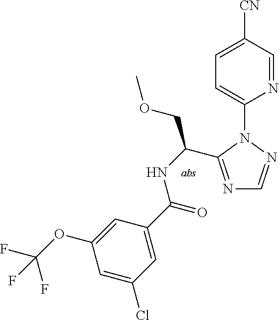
N1=CC([CN])=CC=C1N1C(C(NC(=O)C2=CC(Cl)=CC(OC(F)(F)F)=C2)COC)=NC=N1
